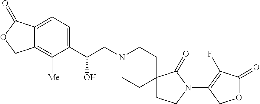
C1(C(CN2CCC3(CC2)CCN(C2=C(F)C(=O)OC2)C3=O)O)=CC=C2C(=C1[Me])COC2=O
